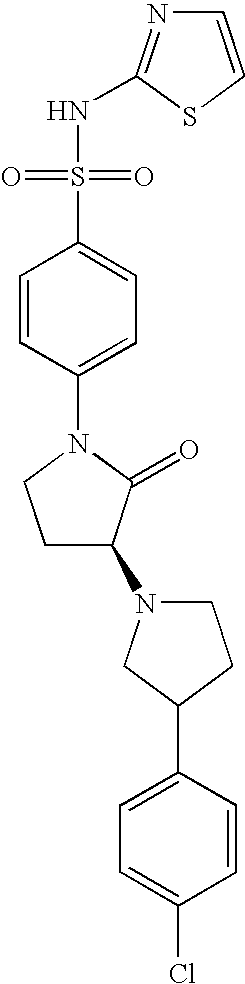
C1=CC(N2CCC(N3CCC(C4=CC=C(Cl)C=C4)C3)C2=O)=CC=C1S(NC1=NC=CS1)(=O)=O
